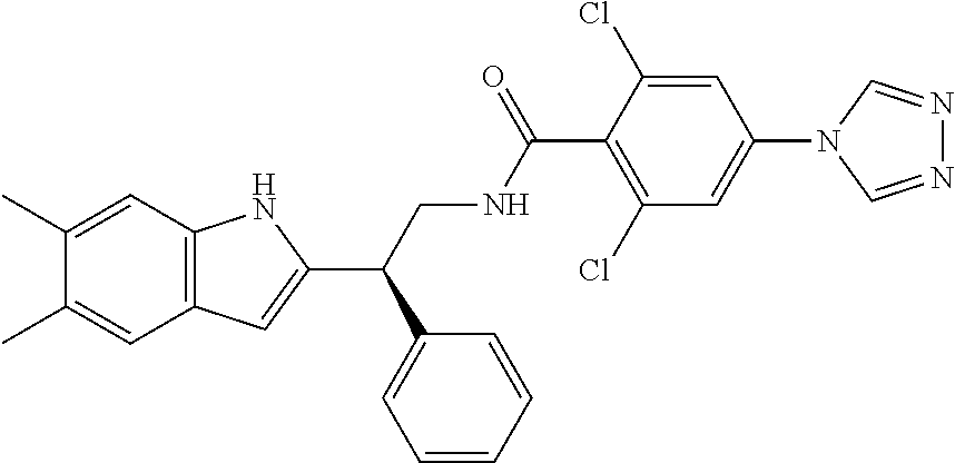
C(CNC(C1=C(Cl)C=C(N2C=NN=C2)C=C1Cl)=O)(C1=CC=CC=C1)C1=CC2=C(C=C(C)C(C)=C2)N1
